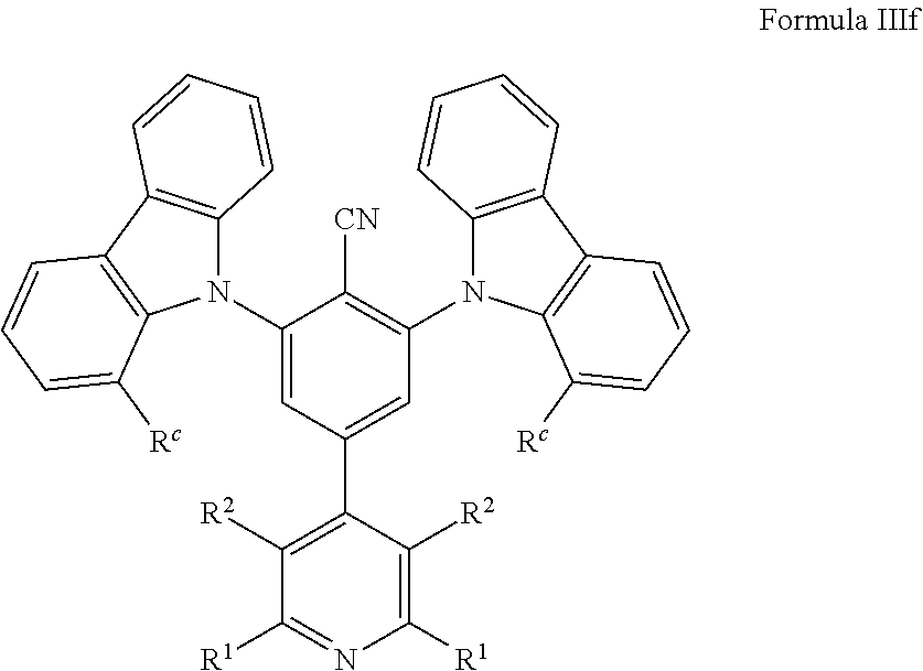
C1([R2])=C(C2=CC(N3C4=C(C5=C3C([Rc])=CC=C5)C=CC=C4)=C([CN])C(N3C4=C(C5=C3C([Rc])=CC=C5)C=CC=C4)=C2)C([R2])=C([R1])N=C1[R1]
